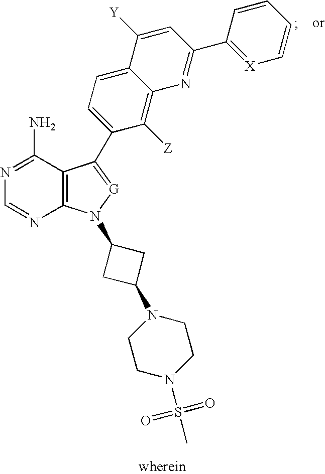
N1=C(N)C2=C(N=C1)N(C1CC(N3CCN(S(C)(=O)=O)CC3)C1)[G]=C2C1=CC=C2C(=C1[Z])N=C(C1=[X]C=CC=C1)C=C2[Y]
